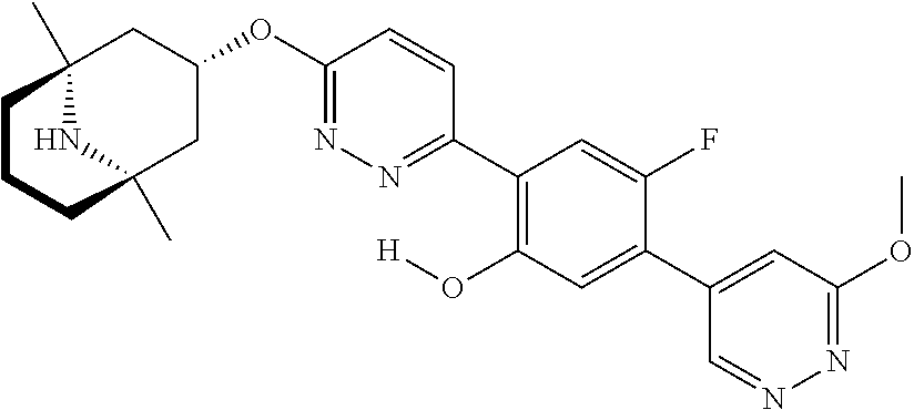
C12(C)NC(C)(CC(OC3=NN=C(C4=C(O[H])C=C(C5=CC(OC)=NN=C5)C(F)=C4)C=C3)C1)CCC2
